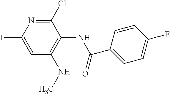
C1(Cl)=NC(I)=CC(NC)=C1NC(C1=CC=C(F)C=C1)=O
